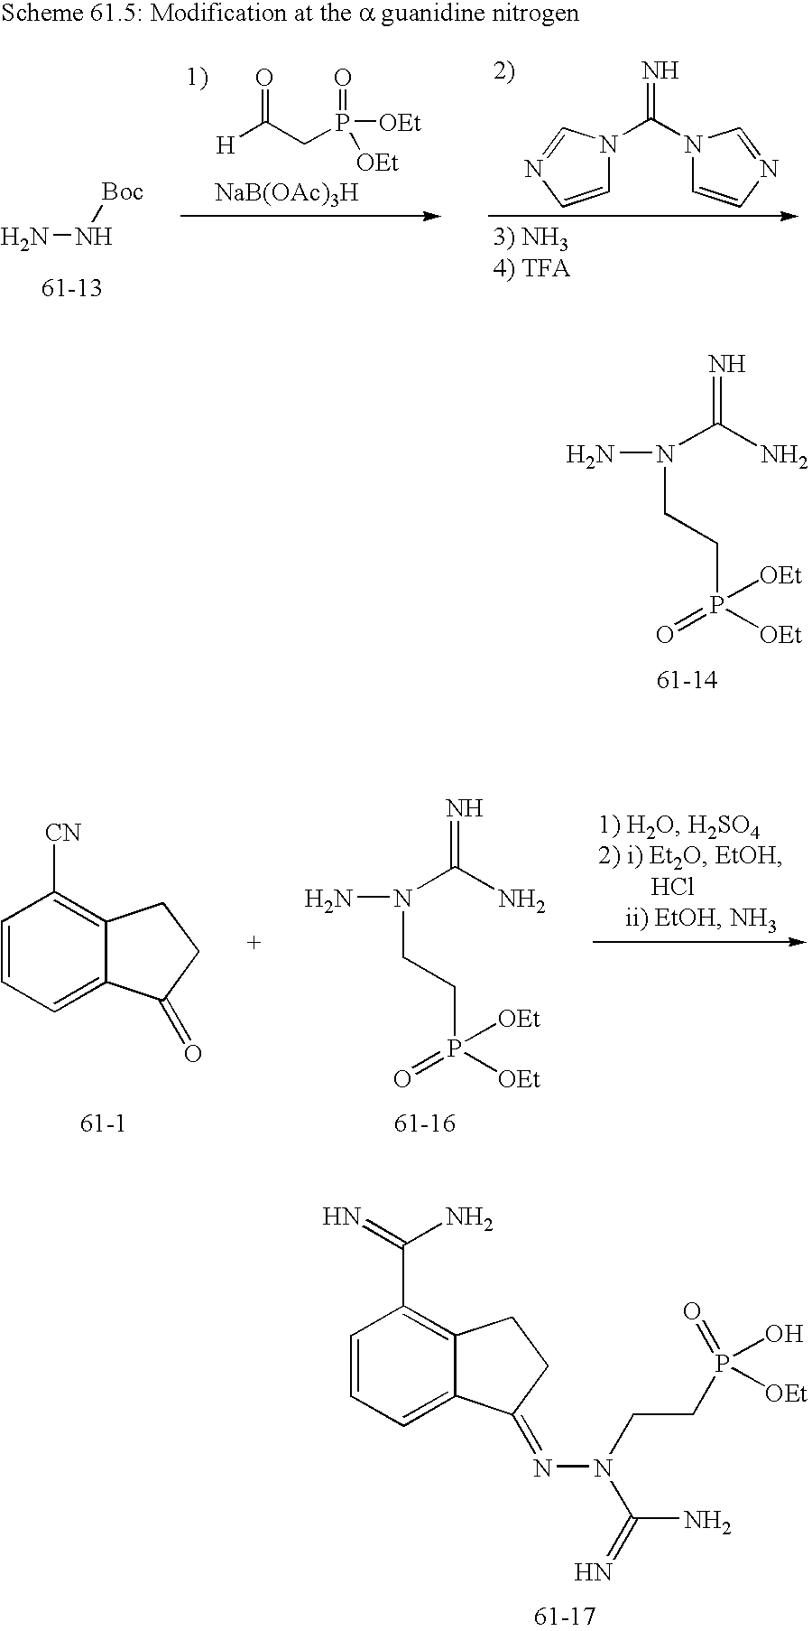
N(C(N)=N)(N)CCP(=O)([OEt])[OEt].C1=CC=C2C(=C1C(=N)N)CCC2=NN(C(=N)N)CCP(O)([OEt])=O.[H]C(CP([OEt])(=O)[OEt])=O.[NaB(OAc)3H].C1=CN=CN1C(N1C=CN=C1)=N.NN[Boc].N(C(N)=N)(N)CCP(=O)([OEt])[OEt].C1=CC=C2C(=C1[CN])CCC2=O.[61-1]
